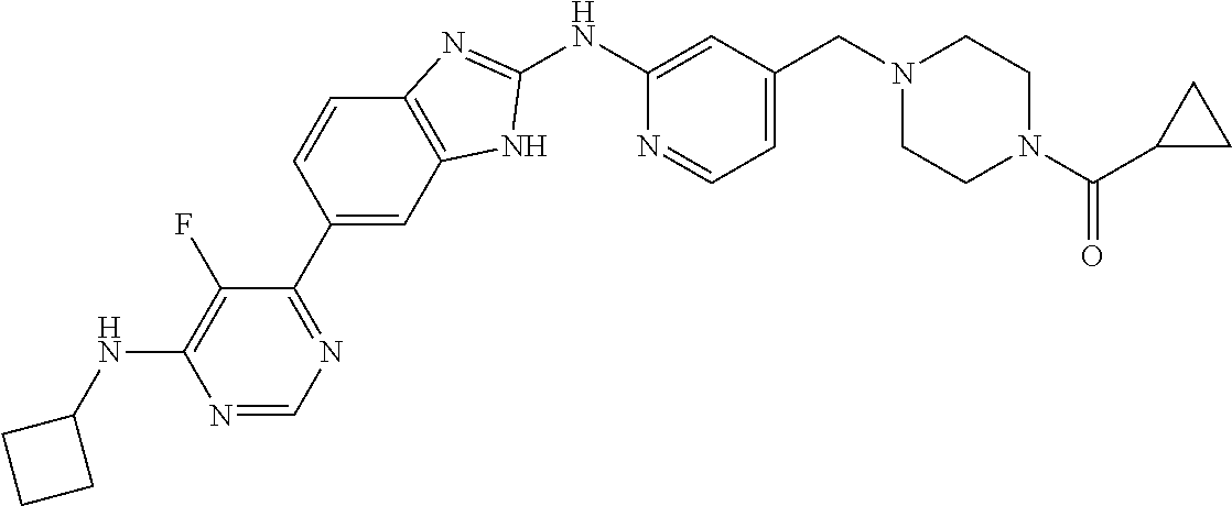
C1=CC(C2=NC=NC(NC3CCC3)=C2F)=CC2=C1N=C(NC1=CC(CN3CCN(C(C4CC4)=O)CC3)=CC=N1)N2
